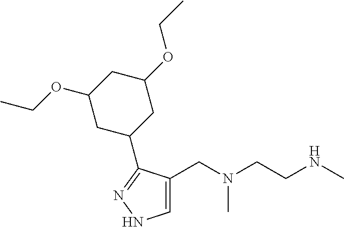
C1=C(CN(CCNC)C)C(C2CC(OCC)CC(OCC)C2)=NN1
